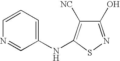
C1(O)=NSC(NC2=CC=CN=C2)=C1[NC]
